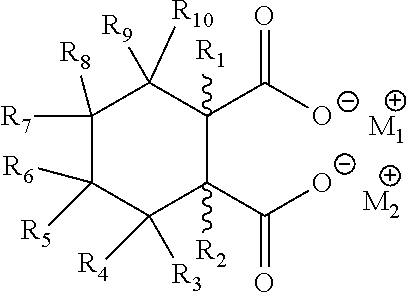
[M1].[M2].C1([R8])([R7])C([R6])([R5])C([R4])([R3])C(C([O-])=O)([R2])C(C([O-])=O)([R1])C1([R9])[R10]
